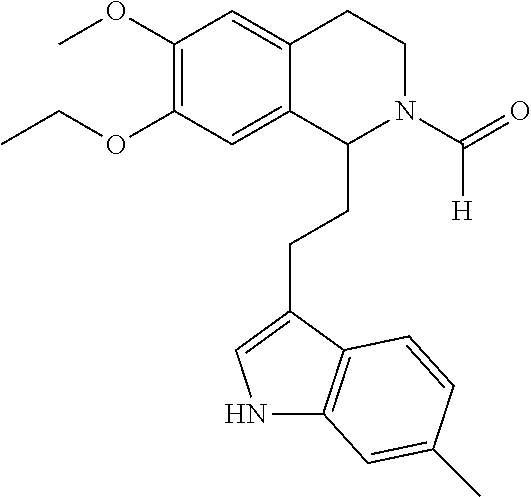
C(OC1=C(OC)C=C2C(=C1)C(CCC1=CNC3=C1C=CC(C)=C3)N(C(=O)[H])CC2)C
